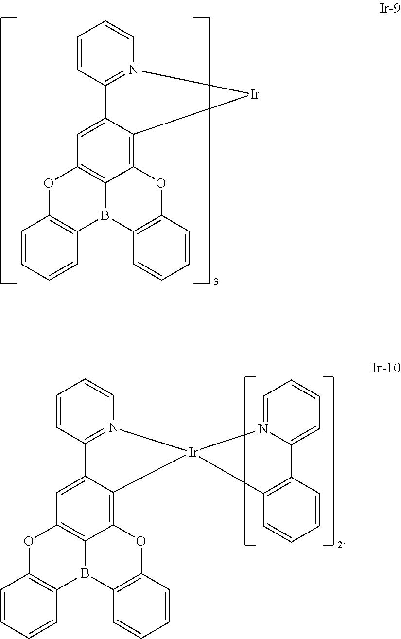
C1=CC=CC2=C1OC1=C3B2C2=C(OC3=C3C(=C1)C1=N(C=CC=C1)[Ir]31N3=CC=CC=C3C3=C1C=CC=C3)C=CC=C2.C1=CC=CC2=C1OC1=C3B2C2=C(OC3=C3C(=C1)C1=N(C=CC=C1)[Ir]3)C=CC=C2
